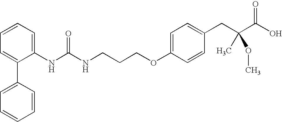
C1(C2=CC=CC=C2)=CC=CC=C1NC(NCCCOC1=CC=C(CC(C(O)=O)(C)OC)C=C1)=O
